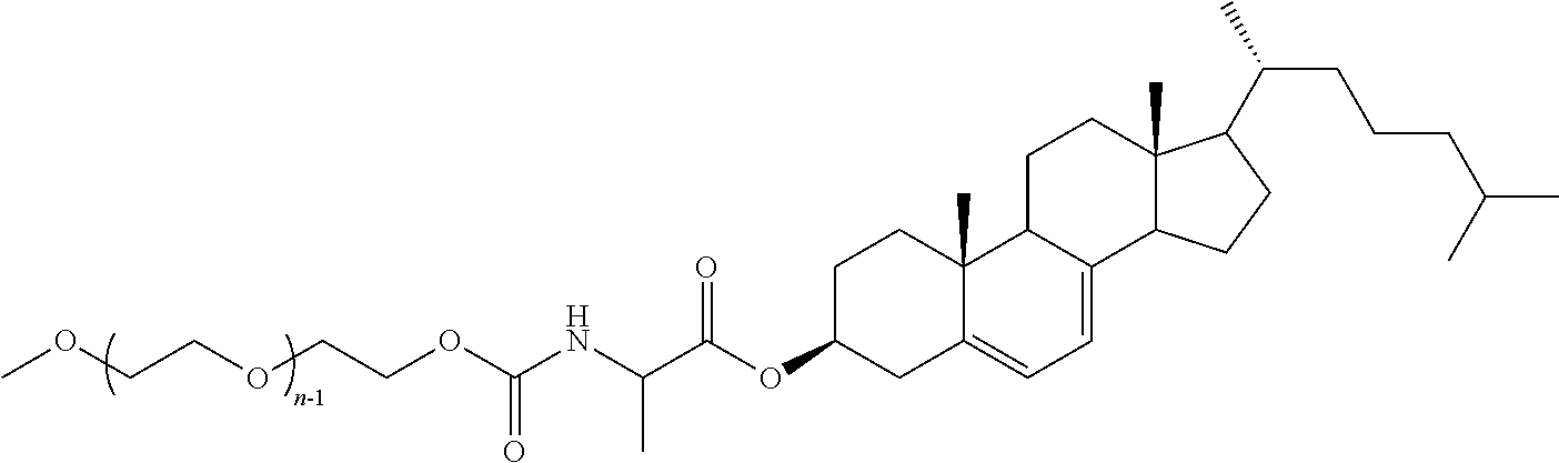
COCCOCCOC(NC(C(OC1CC2=CC=C3C(C2(C)CC1)CCC1(C)C3CCC1C(C)CCCC(C)C)=O)C)=O
